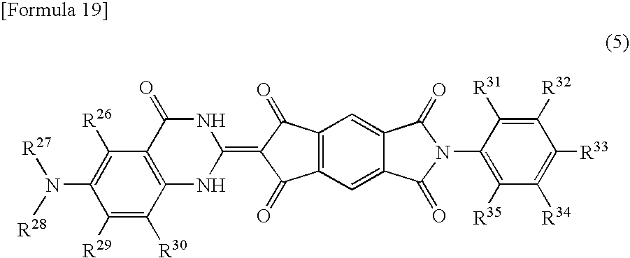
C12=C(NC(=C3C(=O)C4=C(C3=O)C=C3C(=O)N(C5=C([R35])C([R34])=C([R33])C([R32])=C5[R31])C(=O)C3=C4)NC1=O)C([R30])=C([R29])C(N([R27])[R28])=C2[R26]
